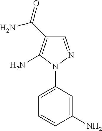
C1=NN(C2=CC=CC(N)=C2)C(N)=C1C(=O)N
